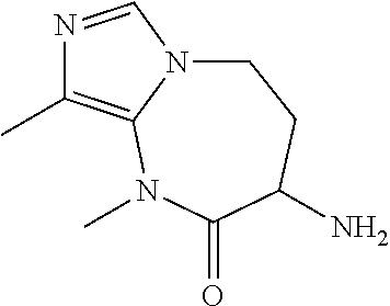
N1=CN2CCC(N)C(=O)N(C)C2=C1C
